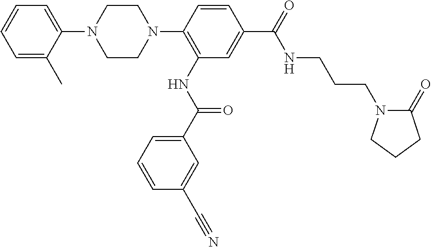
C1=CC=C(C)C(N2CCN(C3=C(NC(=O)C4=CC=CC(C#N)=C4)C=C(C(NCCCN4C(=O)CCC4)=O)C=C3)CC2)=C1
